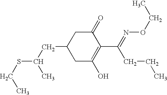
C1(C(=NOCC)CCC)=C(O)CC(CC(C)SCC)CC1=O
